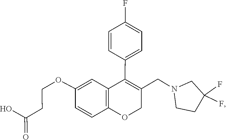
C1CN(CC2=C(C3=CC=C(F)C=C3)C3=C(C=CC(OCCC(O)=O)=C3)OC2)CC1(F)F
